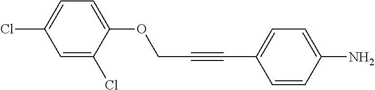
C1(OCC#CC2=CC=C(N)C=C2)=CC=C(Cl)C=C1Cl
